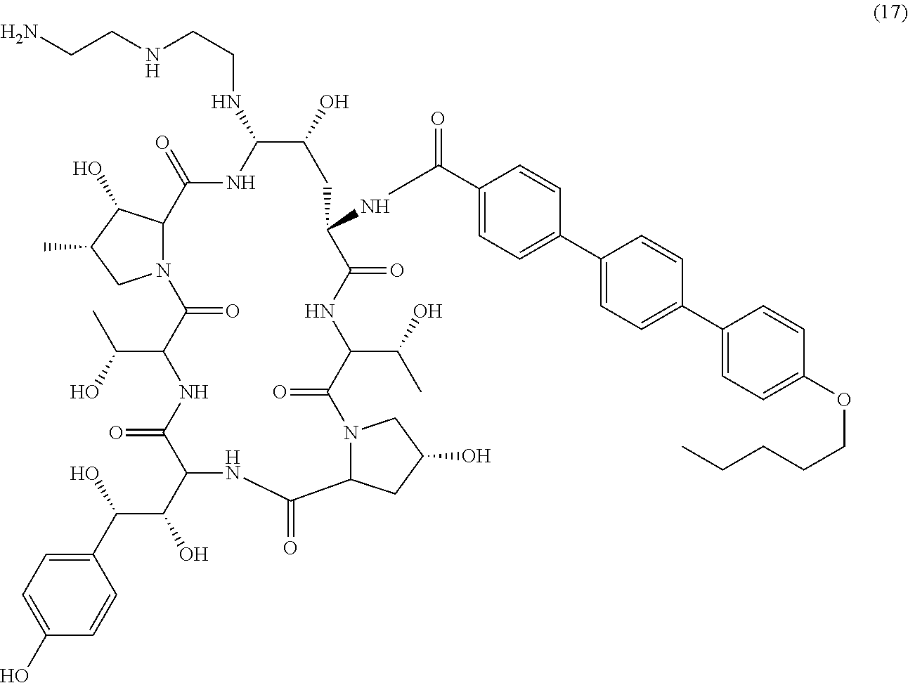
NCCNCCNC1NC(=O)C2N(CC(C)C2O)C(=O)C(C(O)C)NC(=O)C(C(O)C(C2=CC=C(O)C=C2)O)NC(=O)C2N(C(=O)C(C(O)C)NC(=O)C(NC(C3=CC=C(C4=CC=C(C5=CC=C(OCCCCC)C=C5)C=C4)C=C3)=O)CC1O)CC(O)C2
